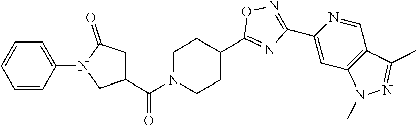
C1(N2CC(C(N3CCC(C4=NC(C5=CC6=C(C=N5)C(C)=NN6C)=NO4)CC3)=O)CC2=O)=CC=CC=C1
